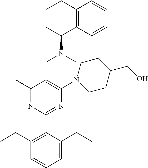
C1(C)=NC(C2=C(CC)C=CC=C2CC)=NC(N2CCC(CO)CC2)=C1CN(C)C1C2=C(CCC1)C=CC=C2
